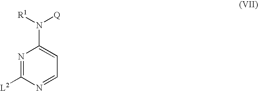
N1=C([L2])N=CC=C1N([R1])[Q]
